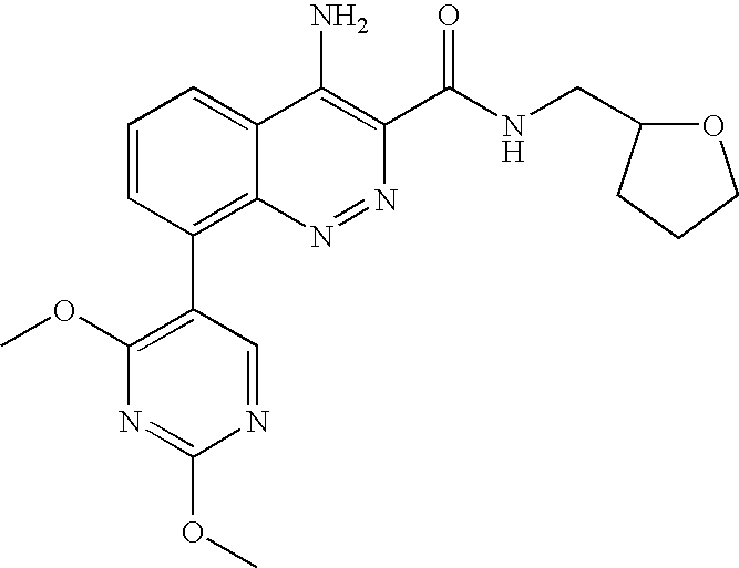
C1(C2=C3C(=CC=C2)C(N)=C(C(NCC2OCCC2)=O)N=N3)=C(OC)N=C(OC)N=C1
